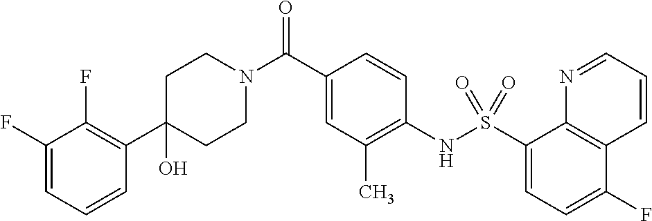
C1(C2=C(F)C(F)=CC=C2)(O)CCN(C(C2=CC(C)=C(NS(C3=CC=C(F)C4=C3N=CC=C4)(=O)=O)C=C2)=O)CC1
